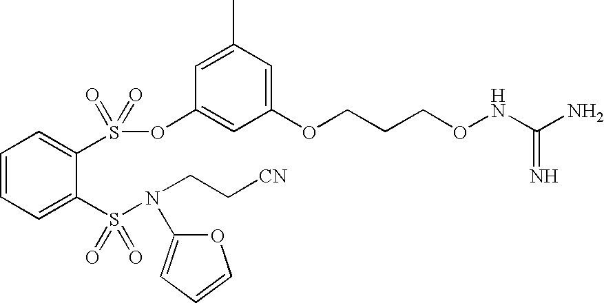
C1=CC=C(S(N(CC[CN])C2=CC=CO2)(=O)=O)C(S(OC2=CC(OCCCONC(N)=N)=CC(C)=C2)(=O)=O)=C1
